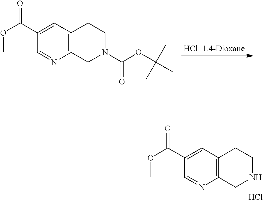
C12=C(C=C(C(OC)=O)C=N1)CCN(C(OC(C)(C)C)=O)C2.C12=C(C=C(C(OC)=O)C=N1)CCNC2.Cl
